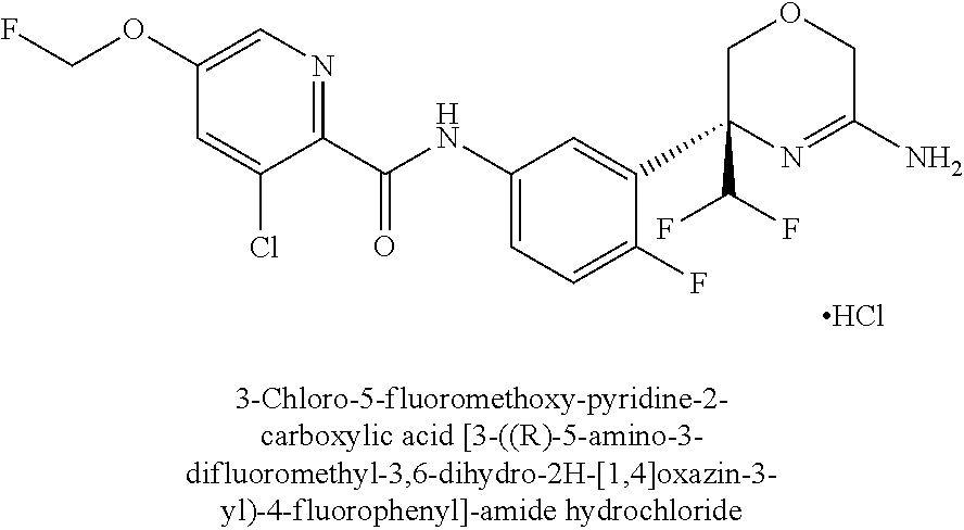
C1(C(NC2=CC=C(F)C(C3(C(F)F)N=C(N)COC3)=C2)=O)=NC=C(OCF)C=C1Cl.Cl
